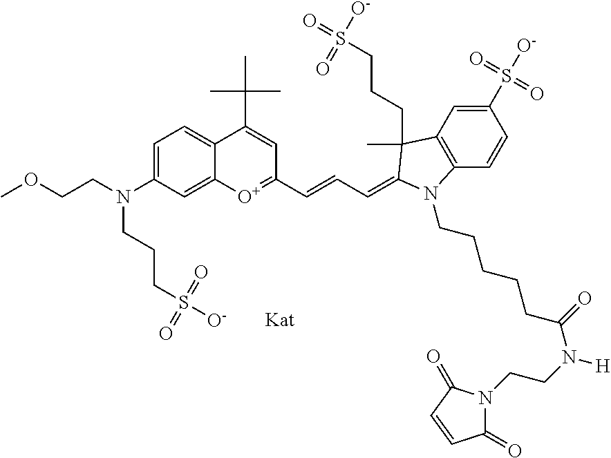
[O+]1=C(C=CC=C2C(C)(CCCS([O-])(=O)=O)C3=C(C=CC(S(=O)([O-])=O)=C3)N2CCCCCC(N([H])CCN2C(=O)C=CC2=O)=O)C=C(C(C)(C)C)C2=CC=C(N(CCOC)CCCS(=O)(=O)[O-])C=C12
